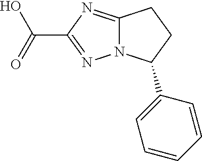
O=C(C1=NN2C(=N1)CCC2C1=CC=CC=C1)O
